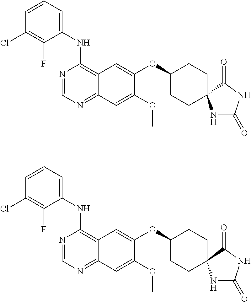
C1=CC=C(NC2=C3C(=NC=N2)C=C(OC)C(OC2CCC4(CC2)NC(=O)NC4=O)=C3)C(F)=C1Cl.C1=CC=C(NC2=C3C(=NC=N2)C=C(OC)C(OC2CCC4(CC2)NC(=O)NC4=O)=C3)C(F)=C1Cl
